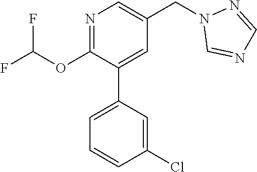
N1=C(OC(F)F)C(C2=CC=CC(Cl)=C2)=CC(CN2C=NC=N2)=C1
